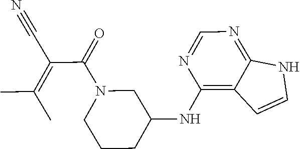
C1=CNC2=NC=NC(NC3CCCN(C(C(C#N)=C(C)C)=O)C3)=C12
